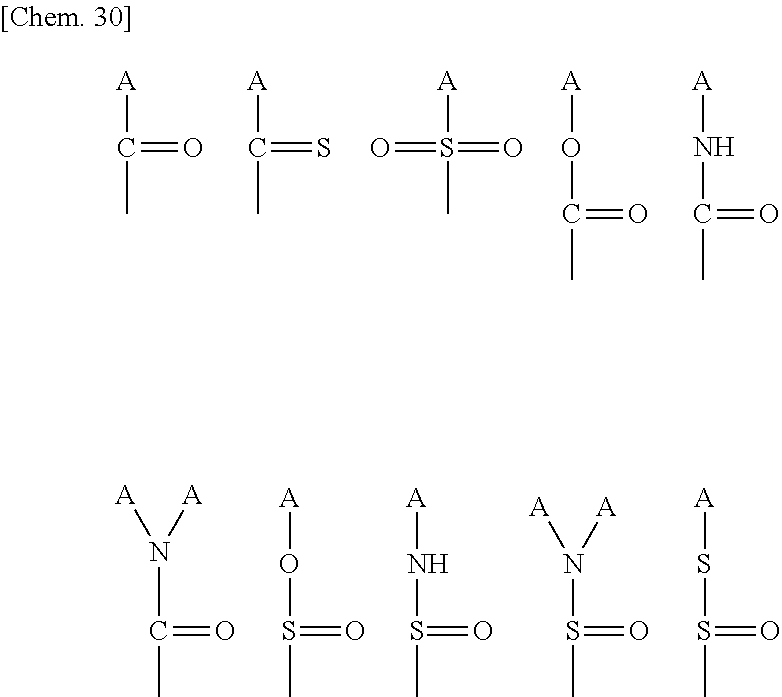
[A]C(=O)C.[A]C(=S)C.[A]S(=O)(C)=O.[A]OC(=O)C.[A]NC(=O)C.N(S(=O)C)[A].N(S(=O)C)([A])[A].S(S(=O)C)[A].O(S(=O)C)[A].C(=O)(C)N([A])[A]
